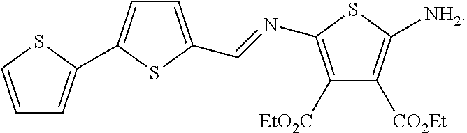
C1=CSC(C2=CC=C(C=NC3=C([EtO2C])C([CO2Et])=C([NH2])S3)S2)=C1
